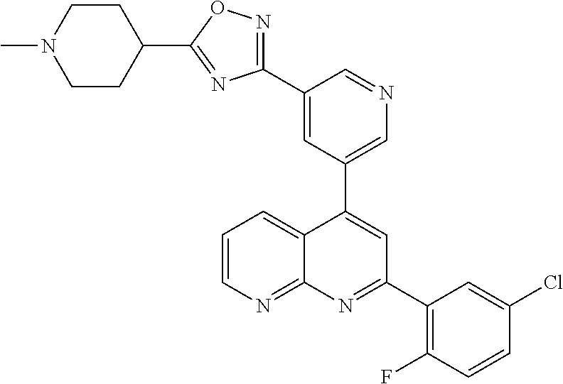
C1=C(C2=NOC(C3CCN(C)CC3)=N2)C=NC=C1C1=CC(C2=C(F)C=CC(Cl)=C2)=NC2=NC=CC=C12
